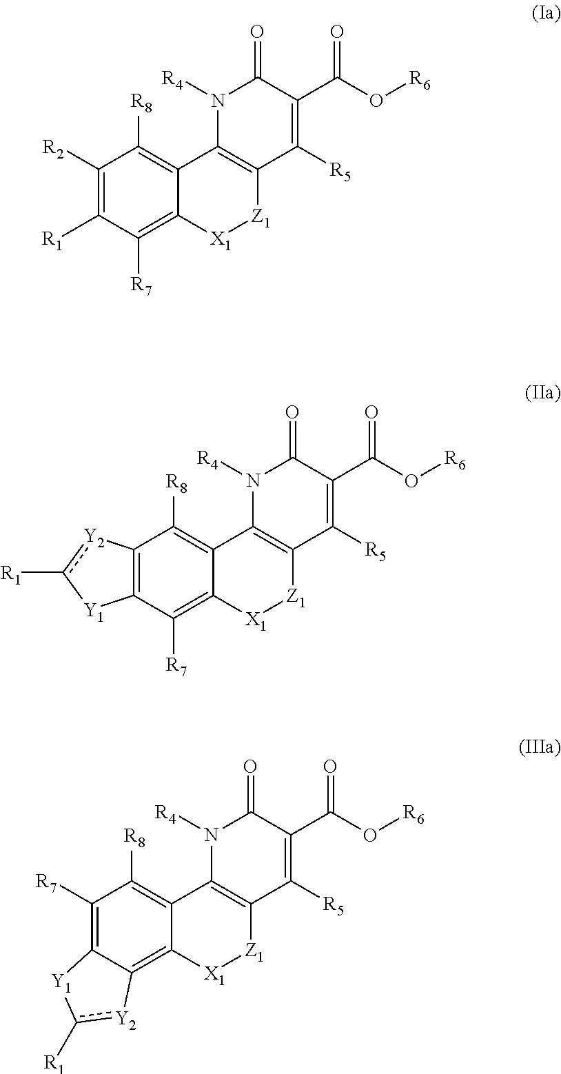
C1([R2])=C([R1])C([R7])=C2C(=C1[R8])C1=C([Z1][X1]2)C([R5])=C(C(O[R6])=O)C(=O)N1[R4].C12=C(C([R7])=C3C(=C1[R8])C1=C([Z1][X1]3)C([R5])=C(C(O[R6])=O)C(=O)N1[R4])[Y1]c([R1])[Y2]2.C1([R7])=C2C(=C3C(=C1[R8])C1=C([Z1][X1]3)C([R5])=C(C(O[R6])=O)C(=O)N1[R4])[Y2]c([R1])[Y1]2
